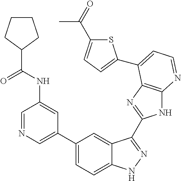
C1=NC=C(C2=CC=C3C(=C2)C(C2=NC4=C(N2)N=CC=C4C2=CC=C(C(=O)C)S2)=NN3)C=C1NC(C1CCCC1)=O
